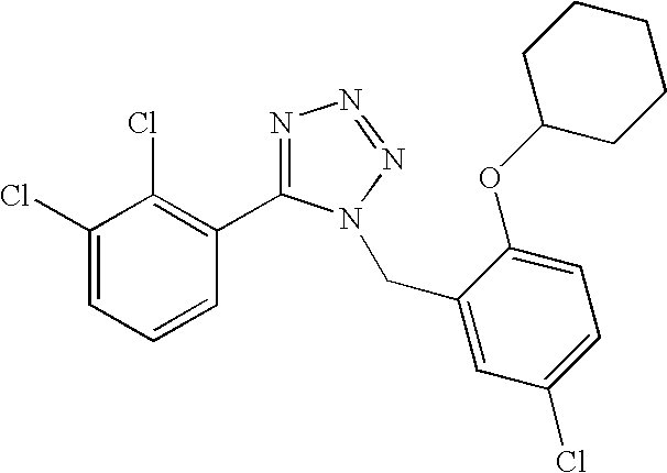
C1(Cl)=CC=CC(C2=NN=NN2CC2=CC(Cl)=CC=C2OC2CCCCC2)=C1Cl
